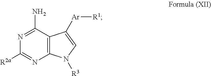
C12=C(C(N)=NC([R2a])=N1)C([Ar][R1])=CN2[R3]
